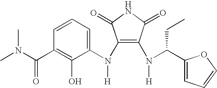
C1(N(C2=CC=CC(C(N(C)C)=O)=C2O)[H])=C(N(C(C2=CC=CO2)CC)[H])C(=O)NC1=O
